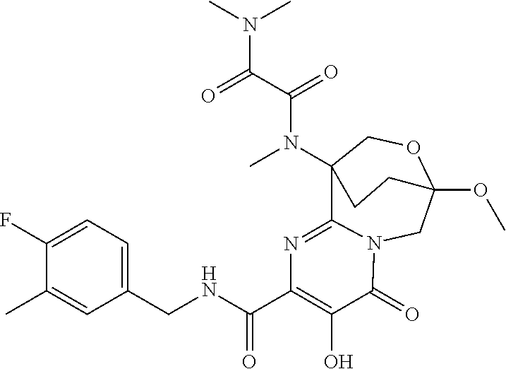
N1=C2C3(N(C)C(=O)C(=O)N(C)C)COC(OC)(CN2C(=O)C(O)=C1C(NCC1=CC=C(F)C(C)=C1)=O)CC3
